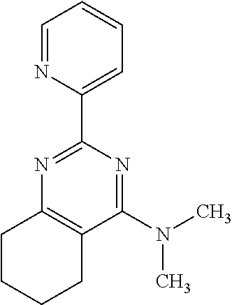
C1(N(C)C)=NC(C2=CC=CC=N2)=NC2=C1CCCC2
